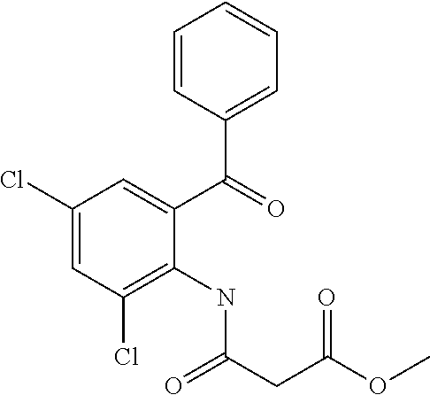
C1(Cl)=CC(Cl)=C(NC(CC(OC)=O)=O)C(C(=O)C2=CC=CC=C2)=C1
